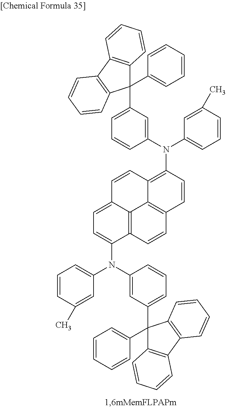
C1=CC2=C(N(C3=CC=CC(C)=C3)C3=CC(C4(C5=CC=CC=C5)C5=C(C6=C4C=CC=C6)C=CC=C5)=CC=C3)C=CC3=C2C2=C(C=C3)C(N(C3=CC=CC(C)=C3)C3=CC(C4(C5=CC=CC=C5)C5=C(C6=C4C=CC=C6)C=CC=C5)=CC=C3)=CC=C12
